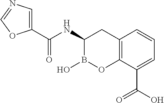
C12=C(C(C(O)=O)=CC=C1)OB(O)C(NC(=O)C1=CN=CO1)C2
